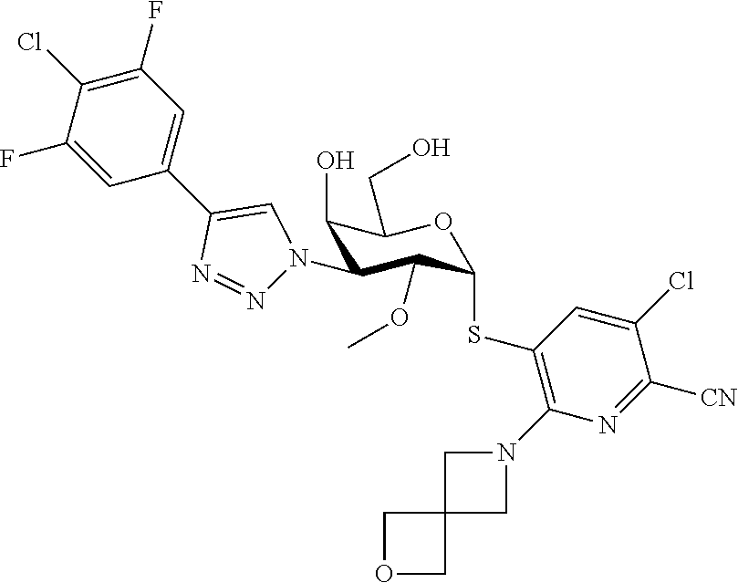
C1=C(F)C(Cl)=C(F)C=C1C1=CN(C2C(O)C(CO)OC(SC3=C(N4CC5(C4)COC5)N=C([CN])C(Cl)=C3)C2OC)N=N1
